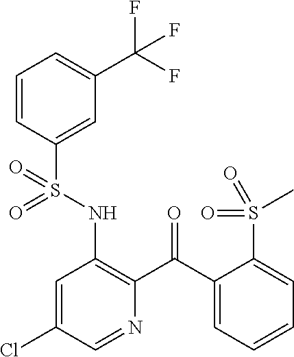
C1=CC(S(NC2=C(C(C3=CC=CC=C3S(=O)(C)=O)=O)N=CC(Cl)=C2)(=O)=O)=CC(C(F)(F)F)=C1
